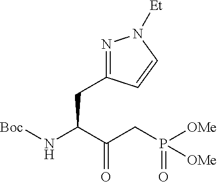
[Boc]NC(C(CP([OMe])(=O)[OMe])=O)CC1=NN([Et])C=C1
